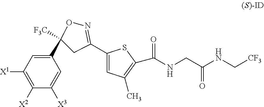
[CF3]CNC(CNC(=O)C1=C(C)C=C(C2=NOC(C3=CC([X1])=C([X2])C([X3])=C3)([F3C])C2)S1)=O
